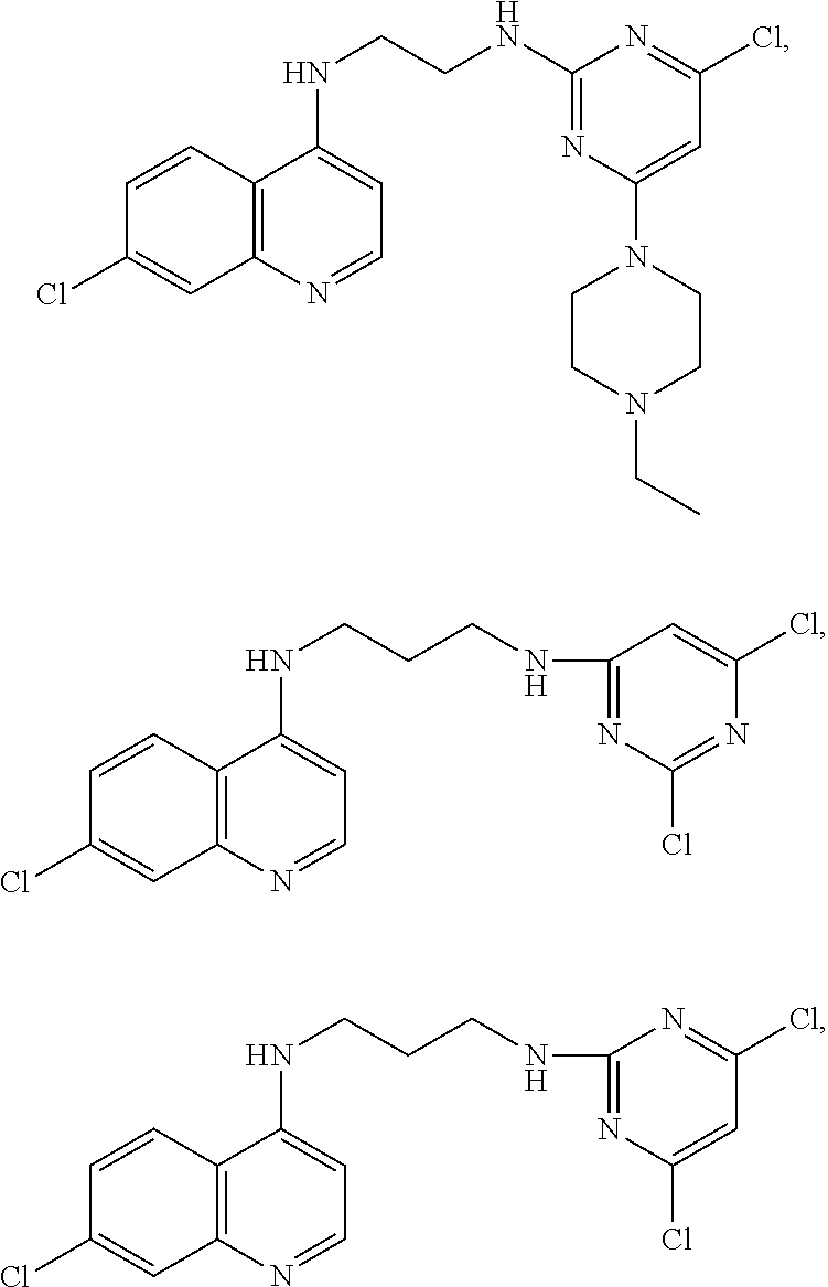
C12=C(N=CC=C1NCCNC1=NC(N3CCN(CC)CC3)=CC(Cl)=N1)C=C(Cl)C=C2.C12=C(N=CC=C1NCCCNC1=NC(Cl)=NC(Cl)=C1)C=C(Cl)C=C2.C12=C(N=CC=C1NCCCNC1=NC(Cl)=CC(Cl)=N1)C=C(Cl)C=C2
